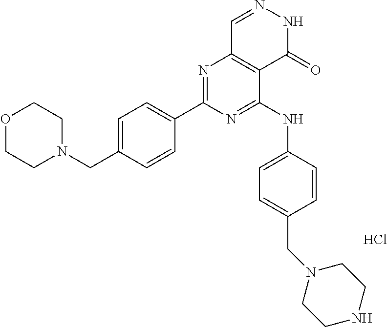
N1=C(NC2=CC=C(CN3CCNCC3)C=C2)C2=C(N=C1C1=CC=C(CN3CCOCC3)C=C1)C=NNC2=O.Cl
